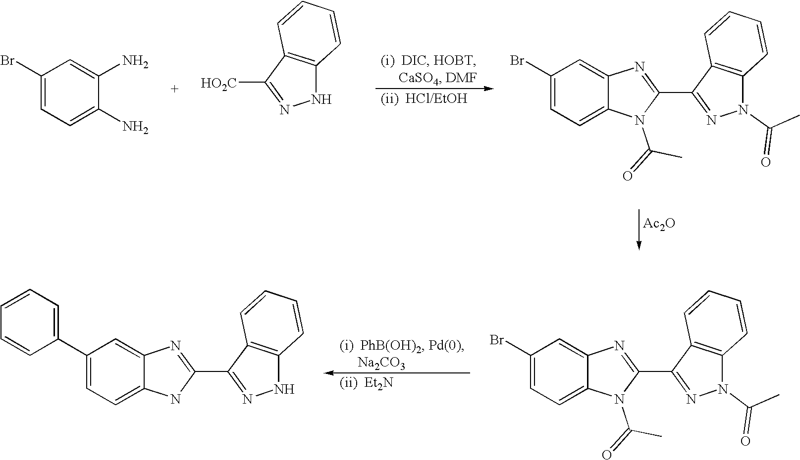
[Ac2O].C1(Br)=CC=C(N)C(N)=C1.N1C2=C(C([HO2C])=N1)C=CC=C2.C1(Br)=CC=C2C(=C1)N=C(C1=NN(C(C)=O)C3=C1C=CC=C3)N2C(=O)C.C1(Br)=CC=C2C(=C1)N=C(C1=NN(C(C)=O)C3=C1C=CC=C3)N2C(=O)C.C1(C2=CC=CC=C2)=CC=C2C(=C1)N=C(C1=NNC3=C1C=CC=C3)N2
